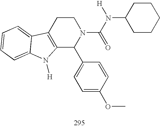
C12=C(CCN(C(N([H])C3CCCCC3)=O)C1C1=CC=C(OC)C=C1)C1=CC=CC=C1N2[H]
